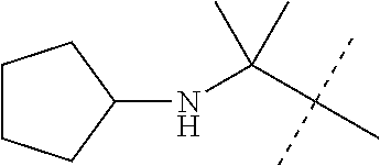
C(C(C)(C)C)(C)(C)NC1CCCC1
